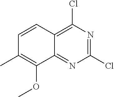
C1=CC(C)=C(OC)C2=NC(Cl)=NC(Cl)=C12
